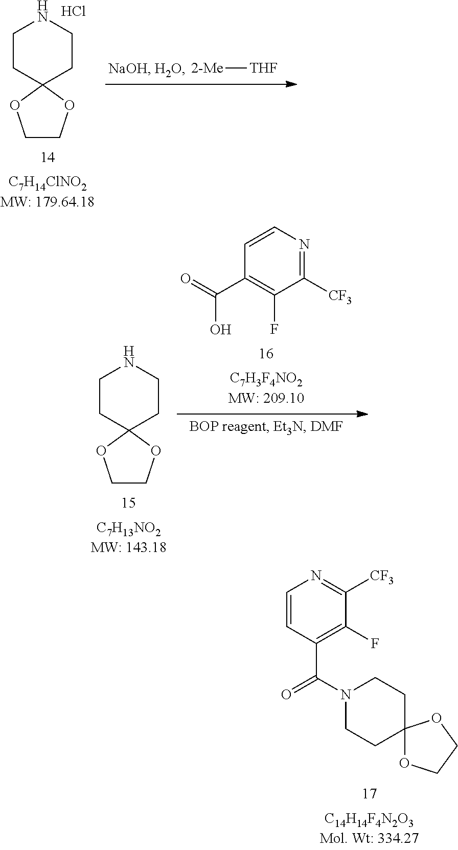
C1=CC(C(=O)N2CCC3(CC2)OCCO3)=C(F)C([CF3])=N1.C1CC2(CCN1)OCCO2.Cl.[2-Me][THF].C1CC2(CCN1)OCCO2.C1=CC(C(=O)O)=C(F)C([CF3])=N1
